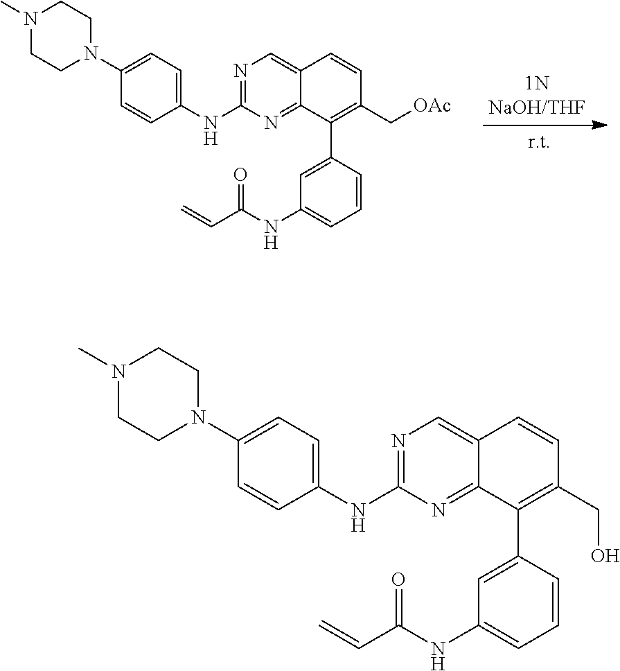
N1=C(NC2=CC=C(N3CCN(C)CC3)C=C2)N=C2C(=C1)C=CC(C[OAc])=C2C1=CC(NC(C=C)=O)=CC=C1.N1=C(NC2=CC=C(N3CCN(C)CC3)C=C2)N=C2C(=C1)C=CC(CO)=C2C1=CC(NC(C=C)=O)=CC=C1
